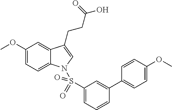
C1(OC)=CC=C2C(=C1)C(CCC(O)=O)=CN2S(C1=CC=CC(C2=CC=C(OC)C=C2)=C1)(=O)=O
